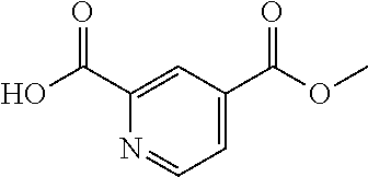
C1=C(C(OC)=O)C=C(C(O)=O)N=C1
